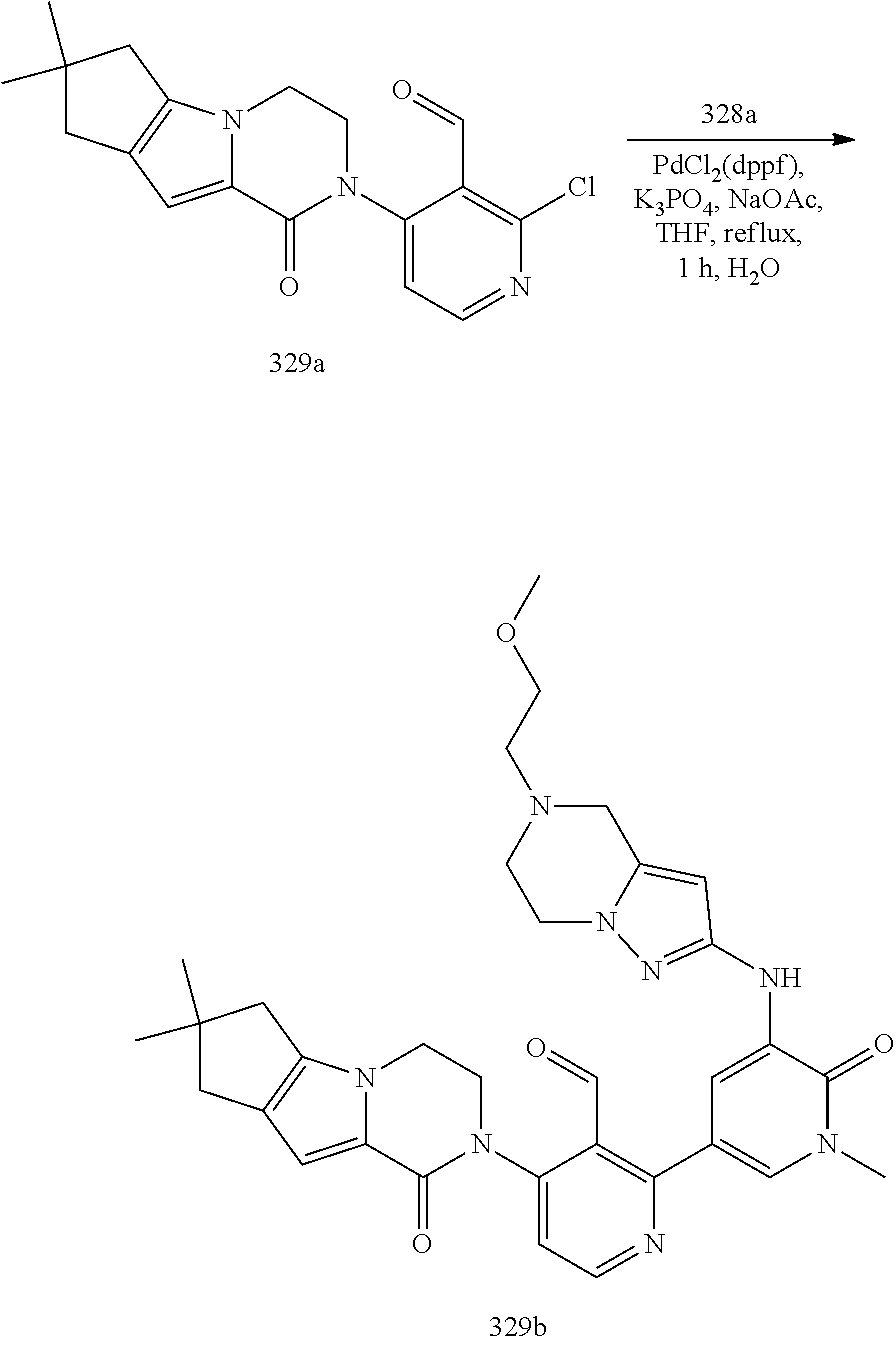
C1(Cl)=C(C=O)C(N2CCN3C(=CC4=C3CC(C)(C)C4)C2=O)=CC=N1.N(C1=CC(C2=C(C=O)C(N3CCN4C(=CC5=C4CC(C)(C)C5)C3=O)=CC=N2)=CN(C)C1=O)C1=NN2CCN(CCOC)CC2=C1
